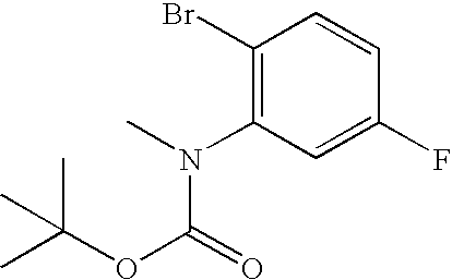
C1(Br)=C(N(C(OC(C)(C)C)=O)C)C=C(F)C=C1
